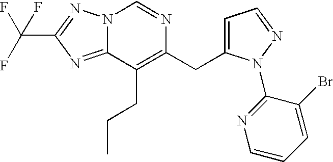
C1=C(Br)C(N2C(CC3=C(CCC)C4=NC(C(F)(F)F)=NN4C=N3)=CC=N2)=NC=C1
